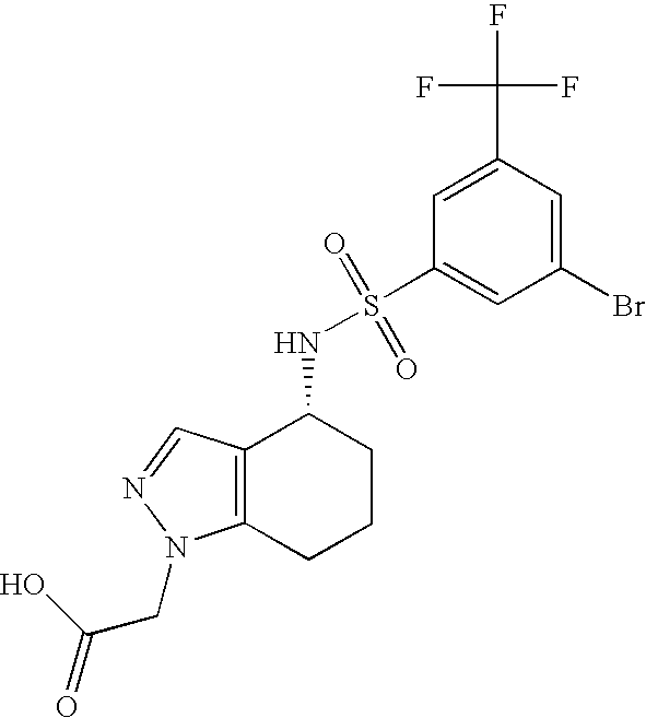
C1(Br)=CC(C(F)(F)F)=CC(S(=O)(=O)NC2C3=C(CCC2)N(CC(O)=O)N=C3)=C1
